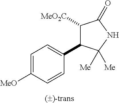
C1([MeO2C])C(C2=CC=C([MeO])C=C2)C([Me])([Me])NC1=O
